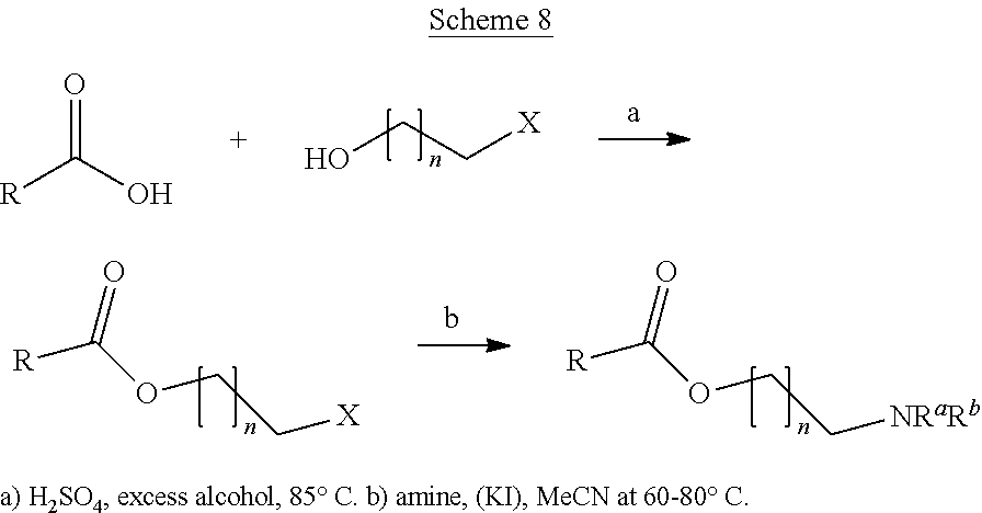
OCC[X].[R]C(O)=O.[R]C(OCC[X])=O.[R]C(OCC[NRaRb])=O
